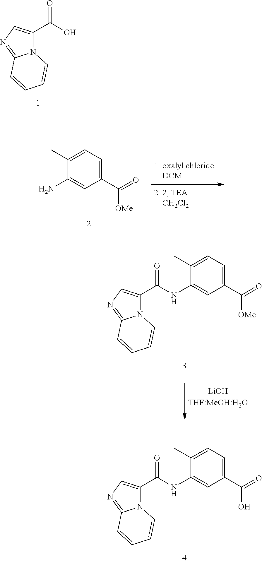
N12C(C(O)=O)=CN=C1C=CC=C2.C1(N)=CC(C([OMe])=O)=CC=C1C.N12C(C(=O)NC3=CC(C([OMe])=O)=CC=C3C)=CN=C1C=CC=C2.N12C(C(=O)NC3=CC(C(O)=O)=CC=C3C)=CN=C1C=CC=C2
